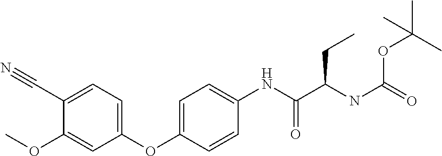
C1=C(C#N)C(OC)=CC(OC2=CC=C(NC(C(NC(OC(C)(C)C)=O)CC)=O)C=C2)=C1
